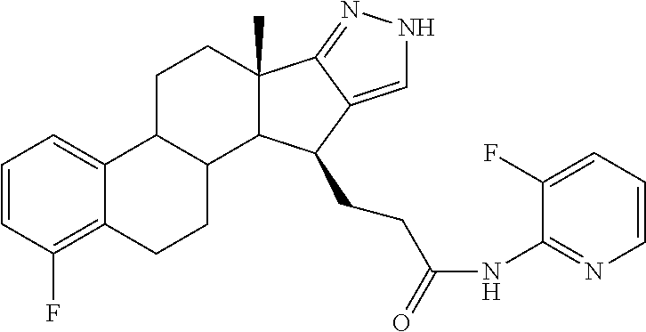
C1=CC(F)=C2C(=C1)C1C(CC2)C2C(C)(CC1)C1=NNC=C1C2CCC(NC1=NC=CC=C1F)=O
